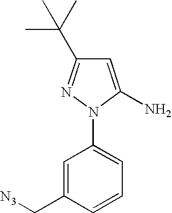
C1=C(C[N3])C=CC=C1N1C(N)=CC(C(C)(C)C)=N1
